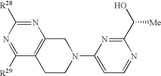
C1([R29])=NC([R28])=NC2=C1CCN(C1=CC=NC(C(O)[Me])=N1)C2
